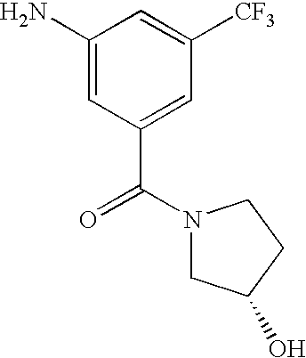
C1(N)=CC(C(=O)N2CC(O)CC2)=CC([CF3])=C1
